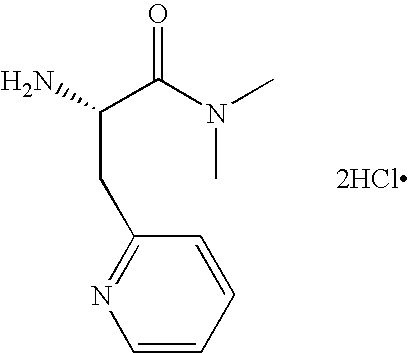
C(CC1=NC=CC=C1)(C(N(C)C)=O)N.[2HCl]
